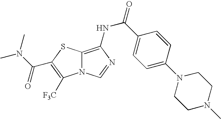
C12=C(NC(=O)C3=CC=C(N4CCN(C)CC4)C=C3)N=CN1C([F3C])=C(C(N(C)C)=O)S2
